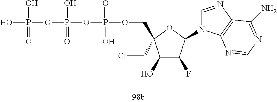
OP(O)(=O)OP(O)(=O)OP(=O)(O)OCC1(CCl)C(O)C(F)C(N2C=NC3=C2N=CN=C3N)O1
